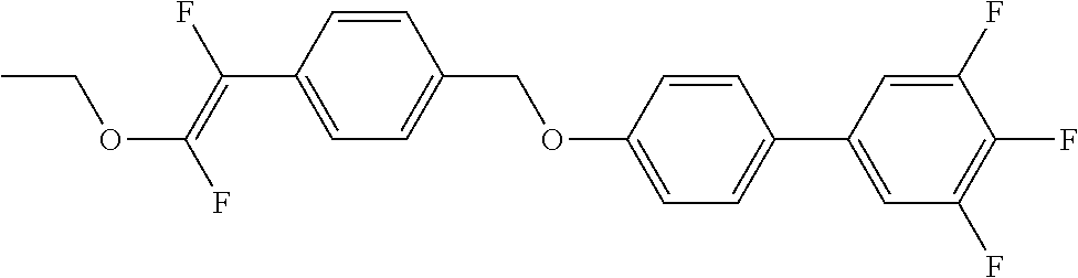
C1=CC(C(=C(F)OCC)F)=CC=C1COC1=CC=C(C2=CC(F)=C(F)C(F)=C2)C=C1
